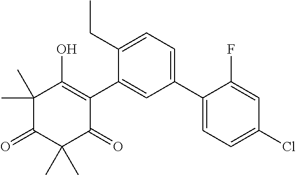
C1(C2=CC=C(Cl)C=C2F)=CC=C(CC)C(C2=C(O)C(C)(C)C(=O)C(C)(C)C2=O)=C1
